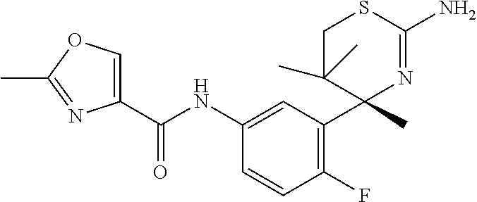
C1(C(NC2=CC(C3(C)N=C(N)SCC3(C)C)=C(F)C=C2)=O)=COC(C)=N1
